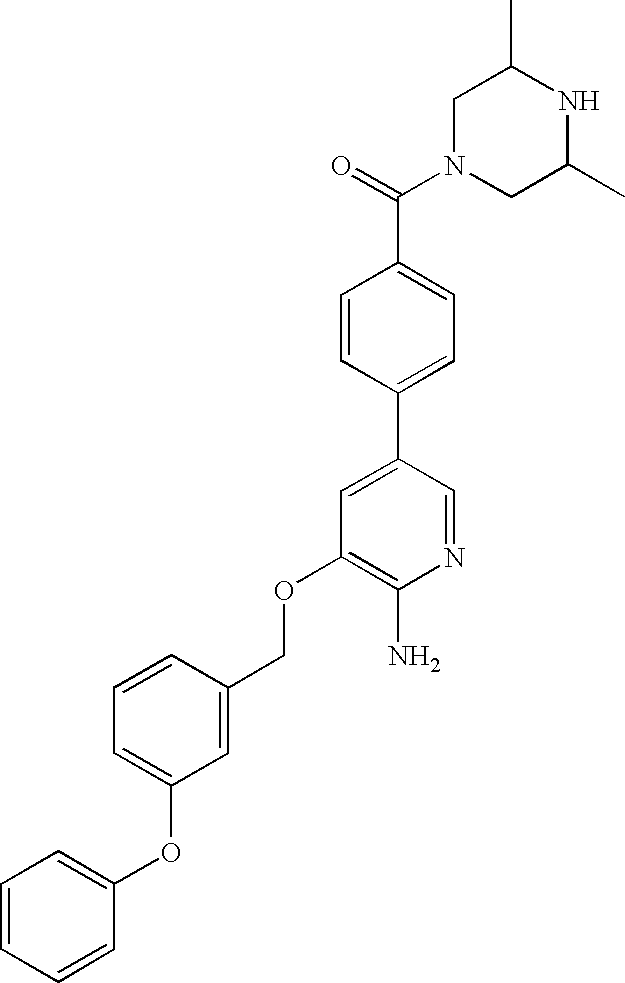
C1N(C(=O)C2=CC=C(C3=CC(OCC4=CC(OC5=CC=CC=C5)=CC=C4)=C(N)N=C3)C=C2)CC(C)NC1C
